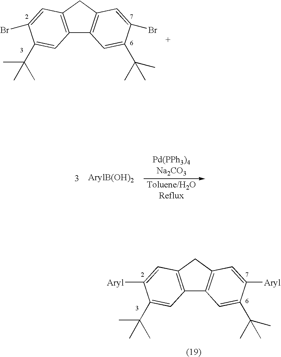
C12=C(CC3=C1C=C(C(C)(C)C)C(Br)=C3)C=C(Br)C(C(C)(C)C)=C2.C12=C(CC3=C1C=C(C(C)(C)C)C([Aryl])=C3)C=C([Aryl])C(C(C)(C)C)=C2
